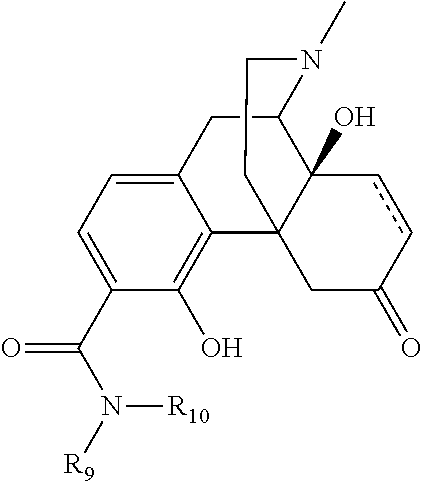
C12=CC=C(C(N([R10])[R9])=O)C(O)=C1C13C(O)(C(C2)N(C)CC1)ccC(=O)C3
